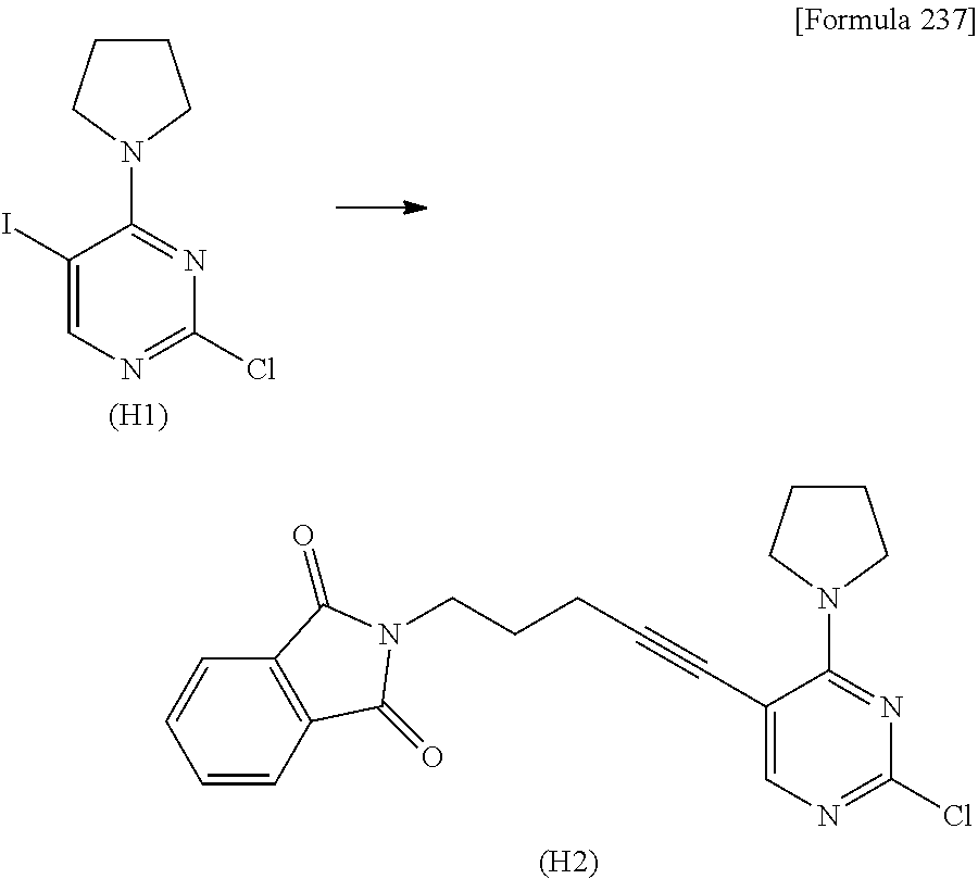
C1(I)=CN=C(Cl)N=C1N1CCCC1.[(H1)].[(H2)].C1(C#CCCCN2C(=O)C3=C(C=CC=C3)C2=O)=CN=C(Cl)N=C1N1CCCC1
